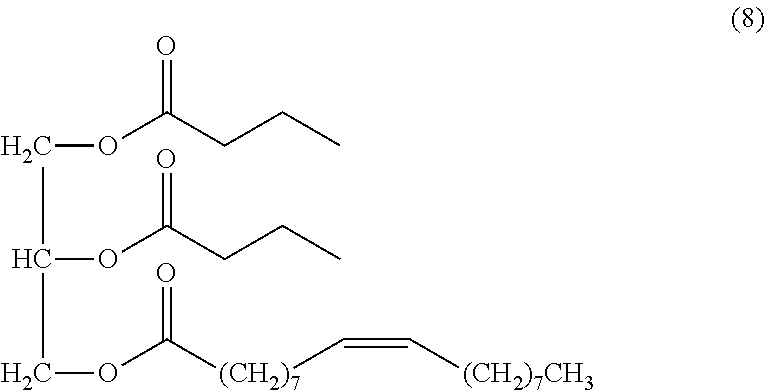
C(OC(CCC)=O)C(OC(CCC)=O)COC([(CH2)7]C=C[(CH2)7CH3])=O
